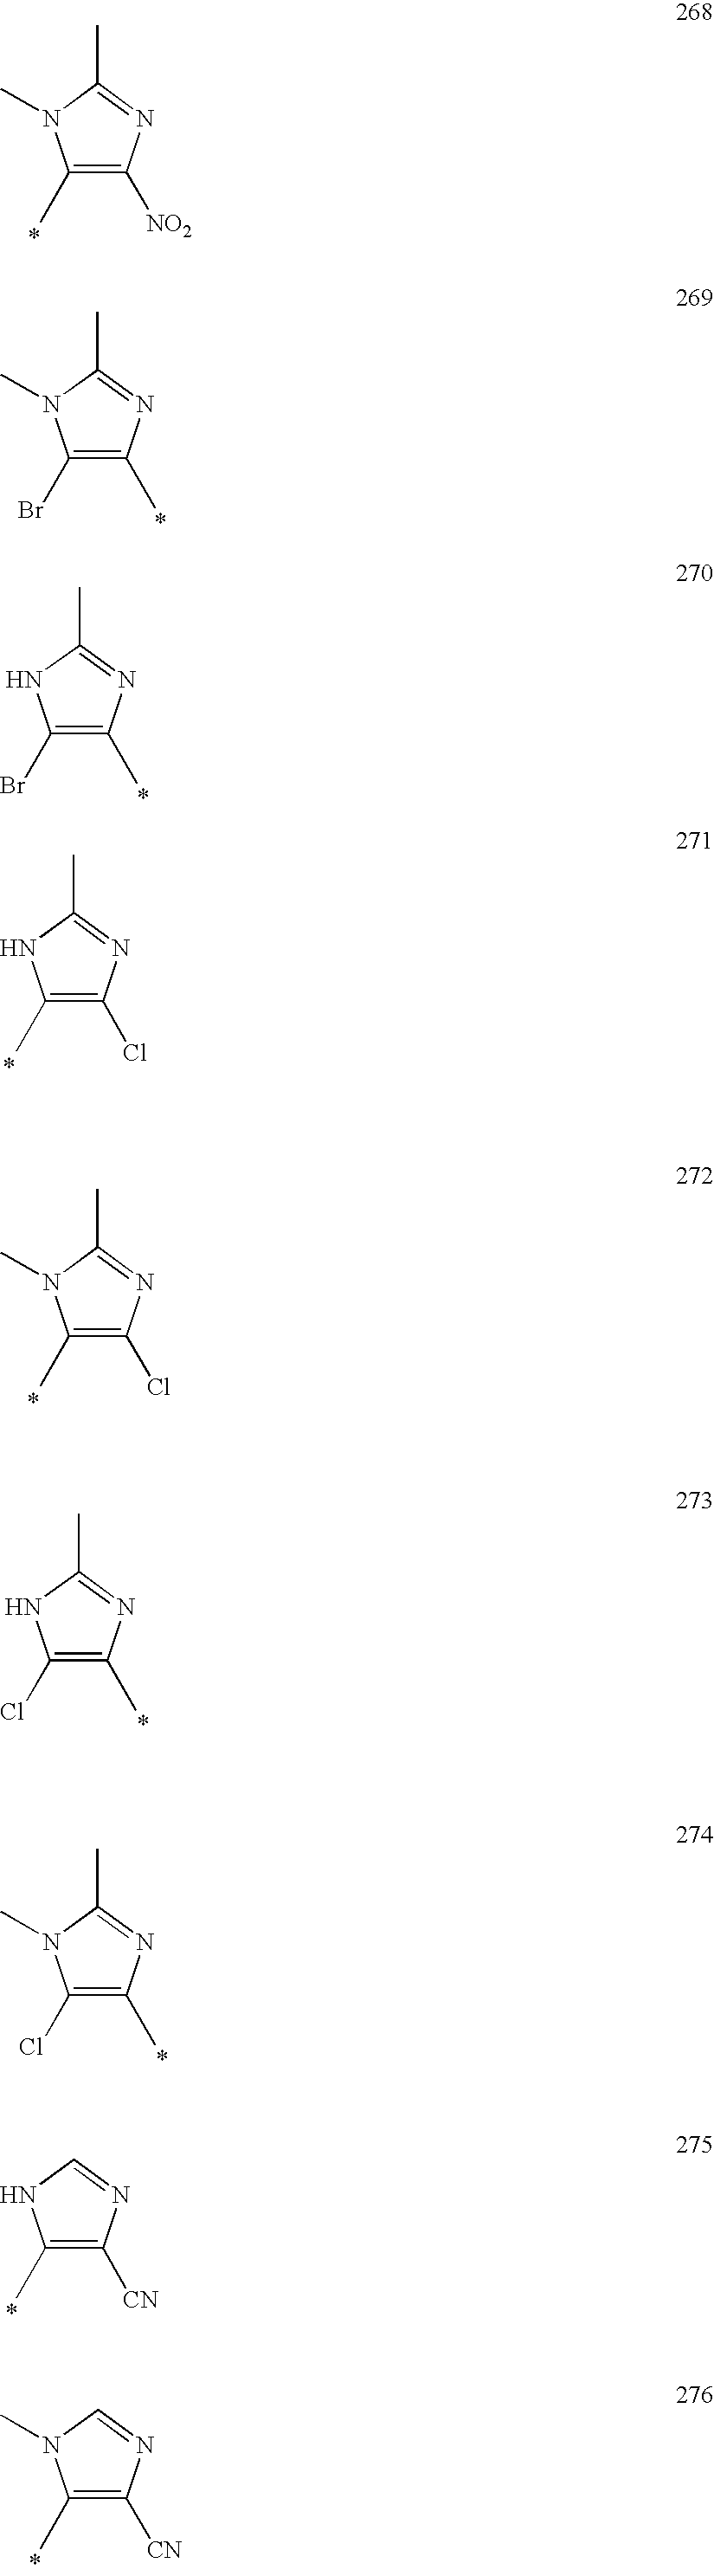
C1(Br)=C(C)N=C(C)N1C.C1(Br)=C(C)N=C(C)N1.C1(C)=C(Cl)N=C(C)N1.C1(C)=C(Cl)N=C(C)N1C.C1(Cl)=C(C)N=C(C)N1.C1(Cl)=C(C)N=C(C)N1C.C1(C)=C([CN])N=CN1.C1(C)=C([CN])N=CN1C.C1(C)=C([NO2])N=C(C)N1C
